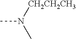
CN([CH2CH2CH3])C
